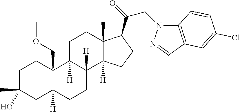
C1C(C)(O)CC2([H])C(COC)(C1)C1([H])C([H])(CC2)C2([H])C(C)(CC1)C(C(CN1C3=C(C=N1)C=C(Cl)C=C3)=O)CC2
